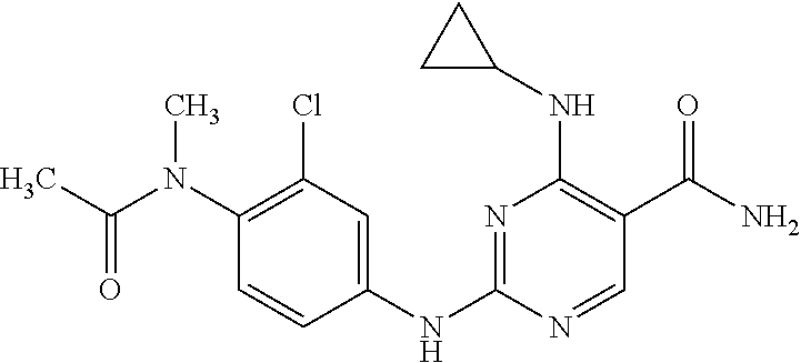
N1=C(NC2=CC(Cl)=C(N(C)C(C)=O)C=C2)N=CC(C(N)=O)=C1NC1CC1
